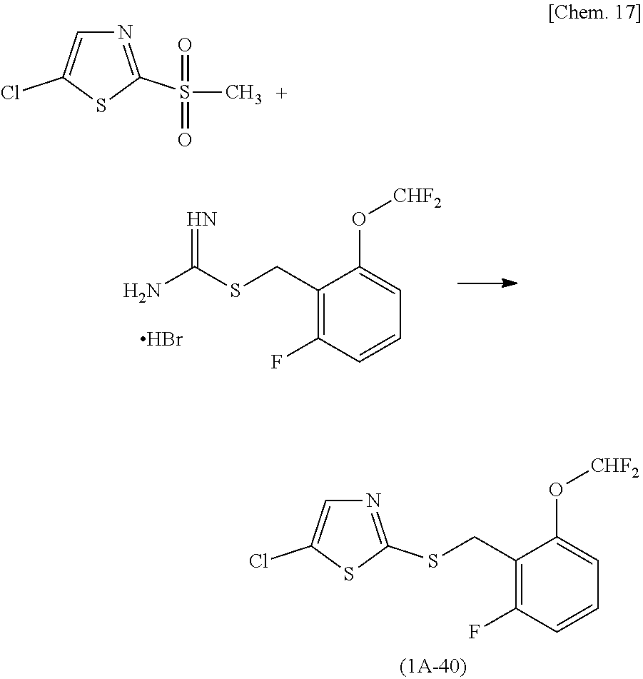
C1(CSC(N)=N)=C(F)C=CC=C1O[CHF2].Br.C1=C(Cl)SC(SCC2=C(F)C=CC=C2O[CHF2])=N1.C1=C(Cl)SC(S(C)(=O)=O)=N1
